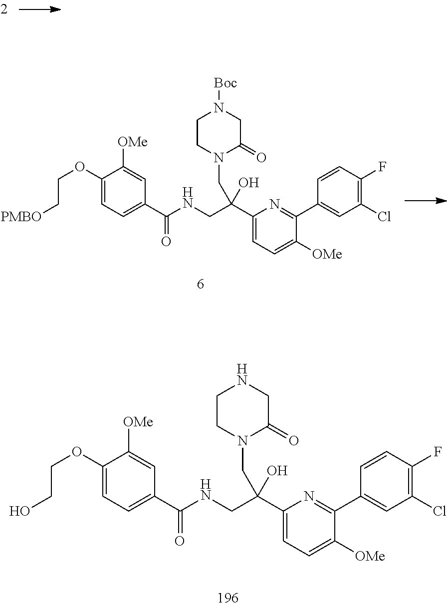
C1(C(NCC(C2=CC=C([OMe])C(C3=CC(Cl)=C(F)C=C3)=N2)(CN2CCN([Boc])CC2=O)O)=O)=CC=C(OCC[PMBO])C([OMe])=C1.C1(C(NCC(C2=CC=C([OMe])C(C3=CC(Cl)=C(F)C=C3)=N2)(CN2CCNCC2=O)O)=O)=CC=C(OCCO)C([OMe])=C1
